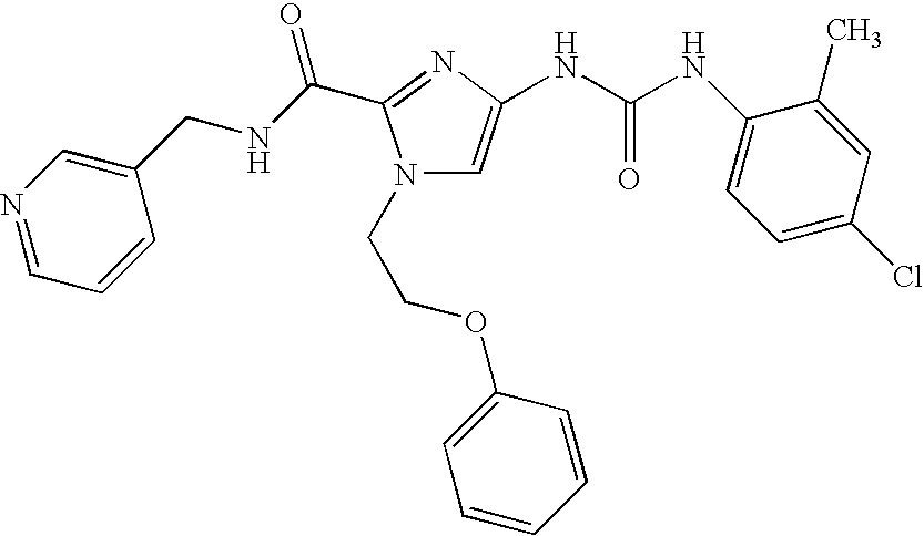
C1=NC=C(CNC(=O)C2=NC(NC(NC3=CC=C(Cl)C=C3C)=O)=CN2CCOC2=CC=CC=C2)C=C1
